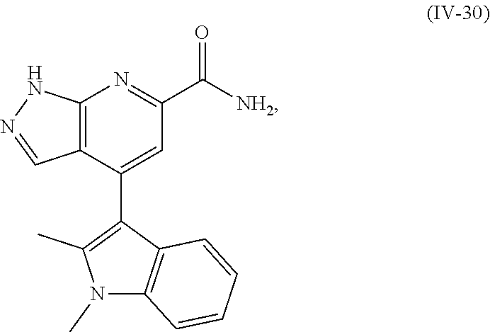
C12=C(C(C3=C(C)N(C)C4=C3C=CC=C4)=CC(C([NH2])=O)=N1)C=NN2
